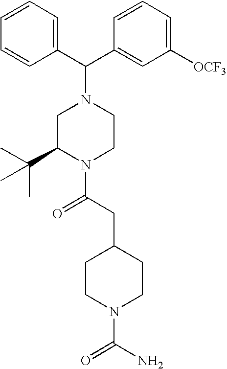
C(C1=CC([OCF3])=CC=C1)(N1CC(C(C)(C)C)N(C(CC2CCN(C(N)=O)CC2)=O)CC1)C1=CC=CC=C1
